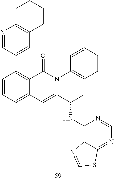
N1=CC(C2=C3C(=CC=C2)C=C(C(C)NC2=C4C(=NC=N2)SC=N4)N(C2=CC=CC=C2)C3=O)=CC2=C1CCCC2
